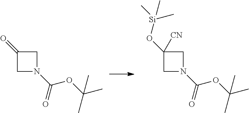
C1C(=O)CN1C(=O)OC(C)(C)C.C1C(O[Si](C)(C)C)([CN])CN1C(=O)OC(C)(C)C
